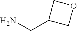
C1(CN)COC1
